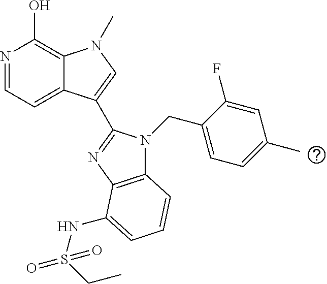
N1=CC=C2C(=C1O)N(C)C=C2C1=NC2=C(N1CC1=CC=C(C)C=C1F)C=CC=C2NS(=O)(CC)=O
